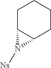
C1C2C(CCC1)N2[Ns]
